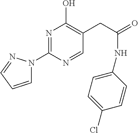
N1=C(N2C=CC=N2)N=CC(CC(=O)NC2=CC=C(Cl)C=C2)=C1O
